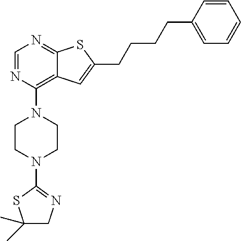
C1=NC(N2CCN(C3=NCC(C)(C)S3)CC2)=C2C(=N1)SC(CCCCC1=CC=CC=C1)=C2
